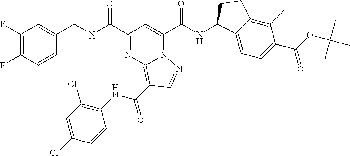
C1(F)=C(F)C=CC(CNC(C2=NC3=C(C(NC4=C(Cl)C=C(Cl)C=C4)=O)C=NN3C(C(NC3C4=CC=C(C(OC(C)(C)C)=O)C(C)=C4CC3)=O)=C2)=O)=C1
